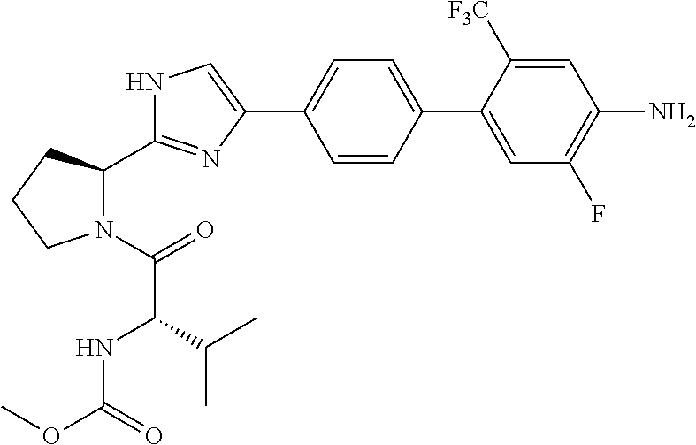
C1=CC(C2=CC(F)=C(N)C=C2[F3C])=CC=C1C1=CNC(C2N(C(=O)C(NC(OC)=O)C(C)C)CCC2)=N1
